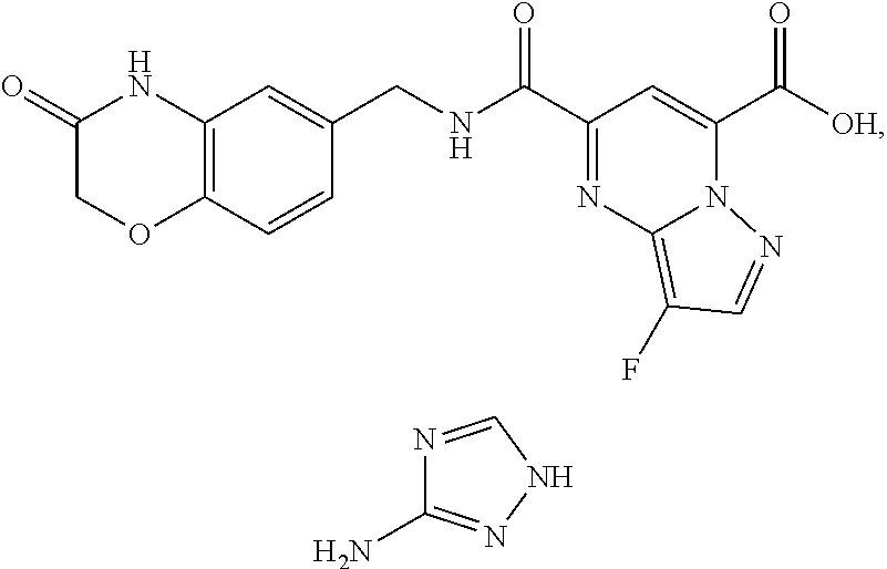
C(=O)(C1=CC(C(=O)NCC2=CC3=C(C=C2)OCC(=O)N3)=NC2=C(F)C=NN21)[OH].NC1=NNC=N1
